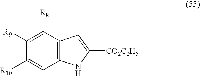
C1([R9])=C([R8])C2=C(C=C1[R10])NC([CO2C2H5])=C2
